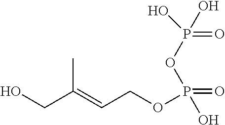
OCC(=CCOP(OP(=O)(O)O)(=O)O)C
